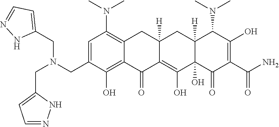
C1=C(CN(CC2=CC=NN2)CC2=CC=NN2)C(O)=C2C(=C1N(C)C)CC1([H])C(=C(O)C3(O)C([H])(C1)C(N(C)C)C(O)=C(C(N)=O)C3=O)C2=O
